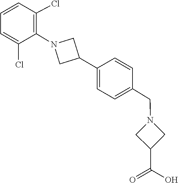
C1=CC(CN2CC(C(=O)O)C2)=CC=C1C1CN(C2=C(Cl)C=CC=C2Cl)C1
